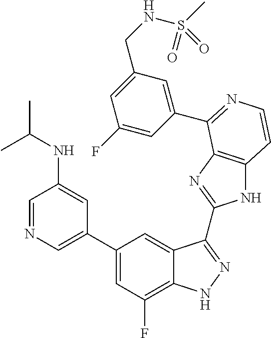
C1=C(C2=CC(F)=C3C(=C2)C(C2=NC4=C(N2)C=CN=C4C2=CC(CNS(C)(=O)=O)=CC(F)=C2)=NN3)C=C(NC(C)C)C=N1
